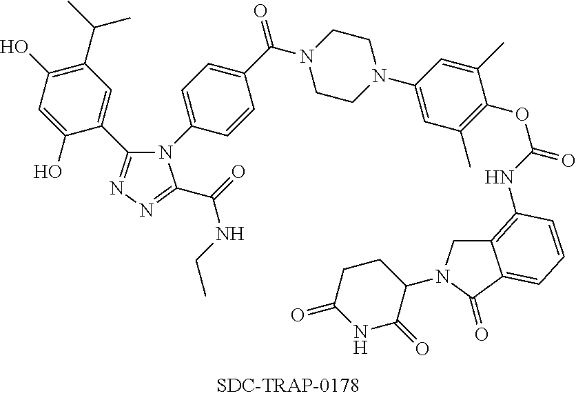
C1N(C(=O)C2=CC=C(N3C(C4=CC(C(C)C)=C(O)C=C4O)=NN=C3C(NCC)=O)C=C2)CCN(C2=CC(C)=C(OC(NC3=C4CN(C5CCC(=O)NC5=O)C(=O)C4=CC=C3)=O)C(C)=C2)C1
